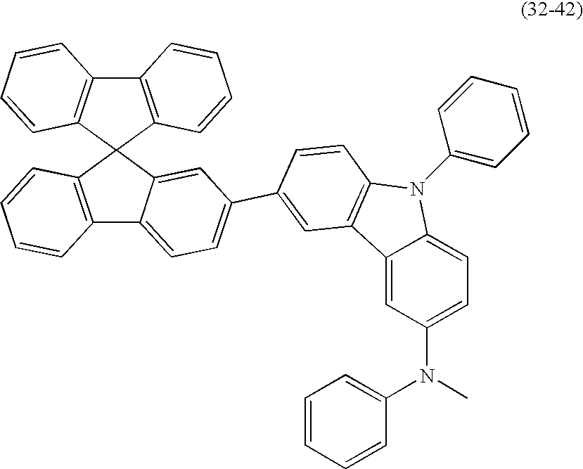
C12=CC(N(C3=CC=CC=C3)C)=CC=C1N(C1=CC=CC=C1)C1=C2C=C(C2=CC=C3C4=C(C5(C3=C2)C2=C(C3=C5C=CC=C3)C=CC=C2)C=CC=C4)C=C1
